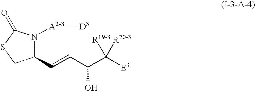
C1(C=CC(C([E3])([R19-3])[R20-3])O)N([A2-3][D3])C(=O)SC1
